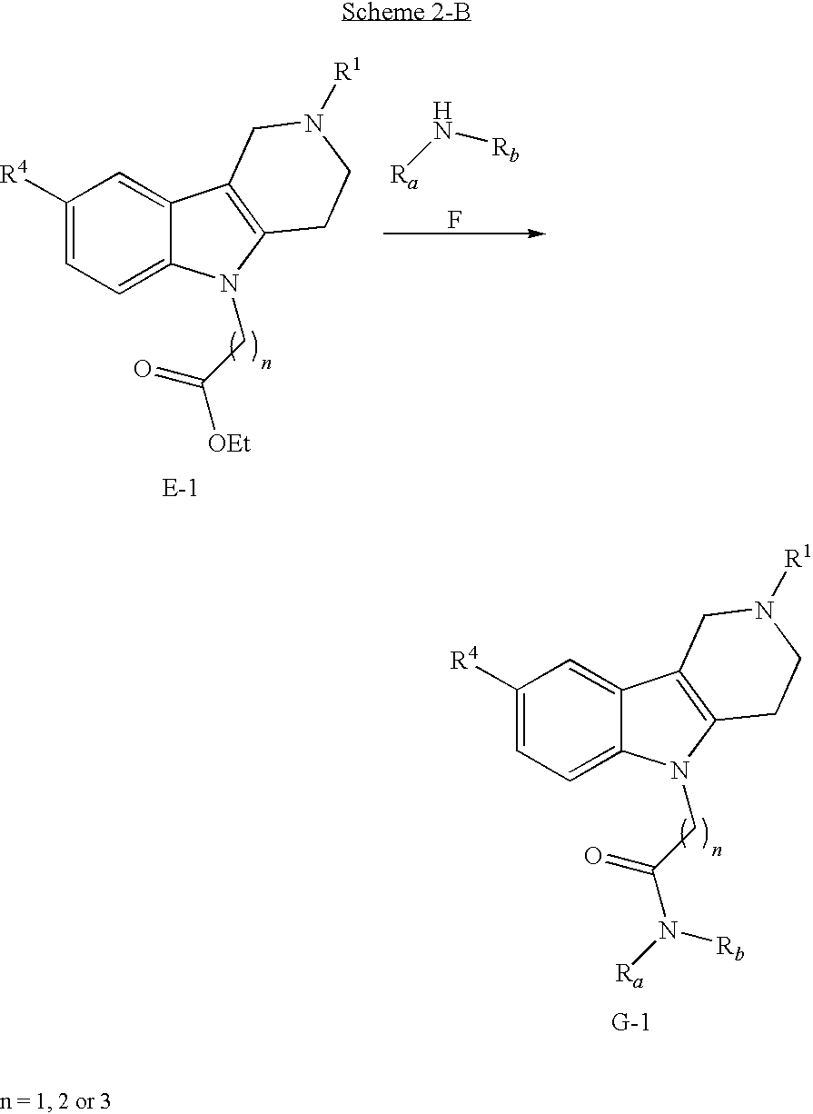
N([Rb])[Ra].F.C1([R4])=CC=C2C(=C1)C1=C(N2CC([OEt])=O)CCN([R1])C1.C1([R4])=CC=C2C(=C1)C1=C(N2CC(N([Ra])[Rb])=O)CCN([R1])C1
